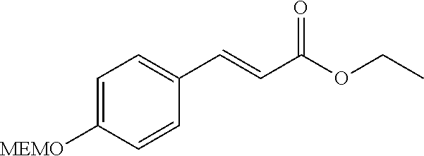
C1=C([MEMO])C=CC(C=CC(OCC)=O)=C1
